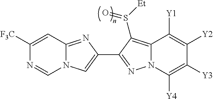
C1([F3C])=CC2=NC(C3=NN4C(=C3S([Et])=O)C([Y1])=C([Y2])C([Y3])=C4[Y4])=CN2C=N1
